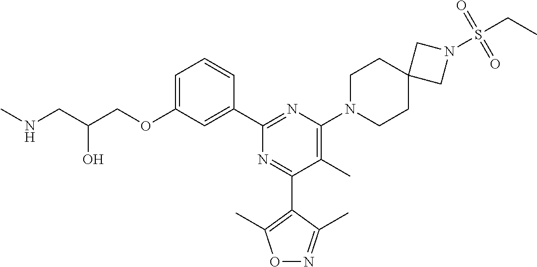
C1=C(OCC(CNC)O)C=C(C2=NC(N3CCC4(CC3)CN(S(CC)(=O)=O)C4)=C(C)C(C3=C(C)ON=C3C)=N2)C=C1
